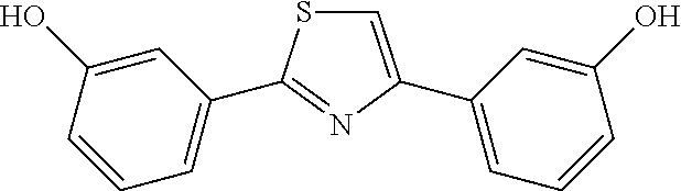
C1=C(C2=CC=CC(O)=C2)N=C(C2=CC=CC(O)=C2)S1
